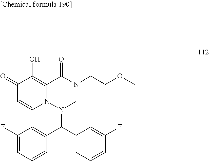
C1(=O)C=CN2C(=C1O)C(=O)N(CCOC)CN2C(C1=CC=CC(F)=C1)C1=CC(F)=CC=C1
